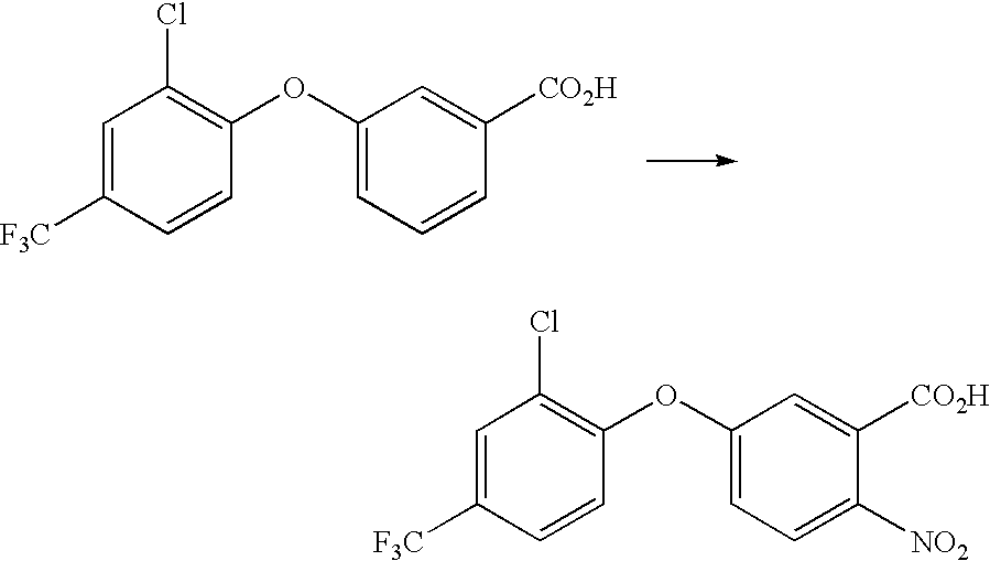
C1=C([F3C])C=CC(OC2=CC=CC([CO2H])=C2)=C1Cl.C1=C([F3C])C=CC(OC2=CC=C([NO2])C([CO2H])=C2)=C1Cl
